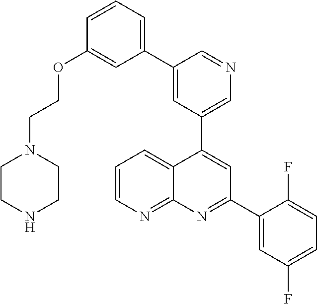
C1=C(C2=CC=CC(OCCN3CCNCC3)=C2)C=NC=C1C1=CC(C2=CC(F)=CC=C2F)=NC2=NC=CC=C12
